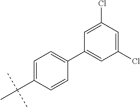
C1(C2=CC(Cl)=CC(Cl)=C2)=CC=C(C(C)(C)C)C=C1
